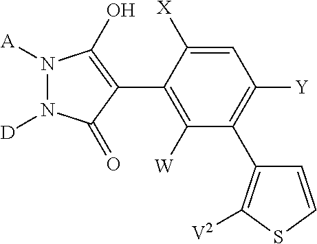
N1([A])N([D])C(=O)C(C2=C([W])C(C3=C([V2])SC=C3)=C([Y])C=C2[X])=C1O
